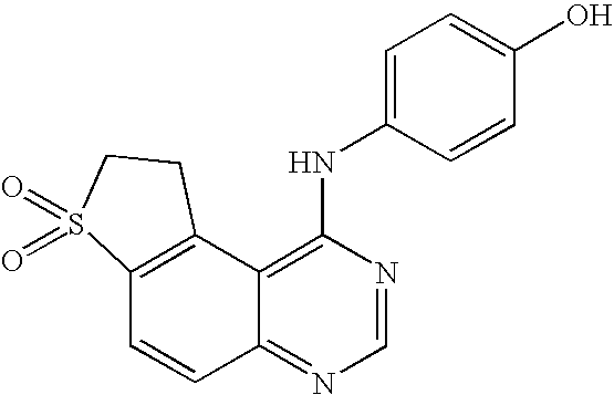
C12=C(C3=C(NC4=CC=C(O)C=C4)N=CN=C3C=C1)CCS2(=O)=O
